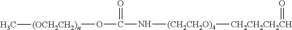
[(CH2CH2O)4]([CH2CH2CH2CH]=O)NC(=O)O[(OCH2CH2)n]C
